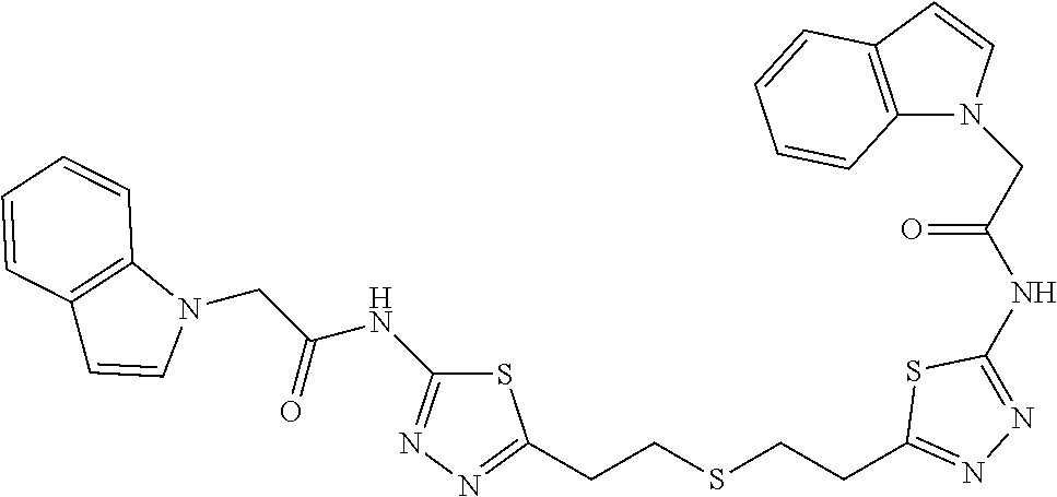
C(CSCCC1=NN=C(NC(CN2C3=C(C=C2)C=CC=C3)=O)S1)C1=NN=C(NC(CN2C3=C(C=C2)C=CC=C3)=O)S1
